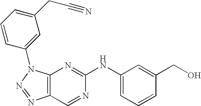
C12=C(N(C3=CC(CC#N)=CC=C3)N=N1)N=C(NC1=CC=CC(CO)=C1)N=C2
